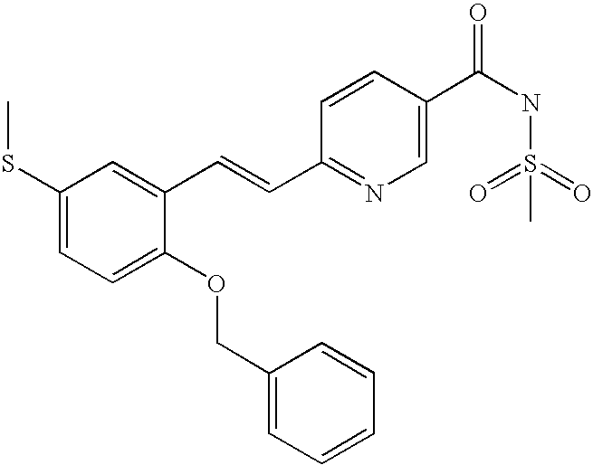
C1(SC)=CC=C(OCC2=CC=CC=C2)C(C=CC2=NC=C(C(NS(=O)(=O)C)=O)C=C2)=C1
